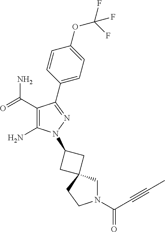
C1(C(=O)N)=C(N)N(C2CC3(CN(C(=O)C#CC)CC3)C2)N=C1C1=CC=C(OC(F)(F)F)C=C1
